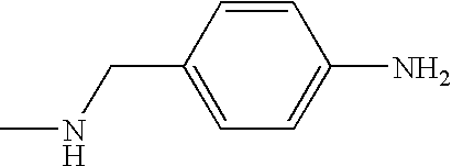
C1(CNC)=CC=C(N)C=C1
